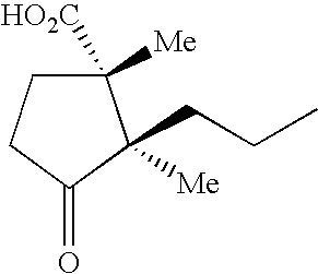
C1([HO2C])([Me])CCC(=O)C1(CCC)[Me]
